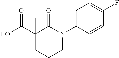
C1(C(O)=O)(C)CCCN(C2=CC=C(F)C=C2)C1=O
